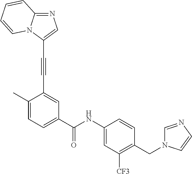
C1=C(C)C(C#CC2=CN=C3N2C=CC=C3)=CC(C(=O)NC2=CC([CF3])=C(CN3C=NC=C3)C=C2)=C1
